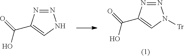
N1=NC(C(=O)O)=CN1[Tr].N1=NC(C(=O)O)=CN1
